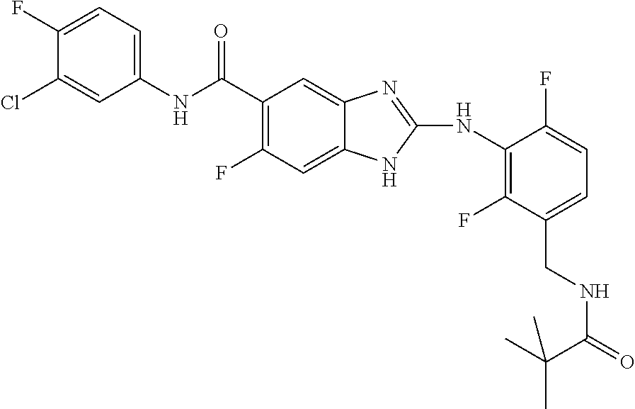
C1(F)=CC=C(NC(C2=C(F)C=C3C(=C2)N=C(NC2=C(F)C(CNC(=O)C(C)(C)C)=CC=C2F)N3)=O)C=C1Cl
